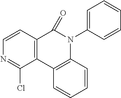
C12=C(C3=C(N(C4=CC=CC=C4)C1=O)C=CC=C3)C(Cl)=NC=C2
